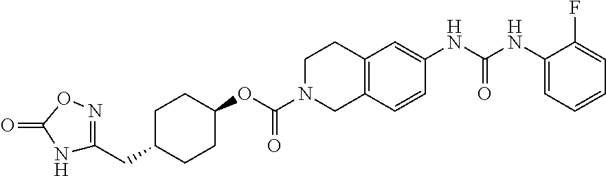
C1(NC(NC2=CC3=C(C=C2)CN(C(OC2CCC(CC4=NOC(=O)N4)CC2)=O)CC3)=O)=CC=CC=C1F
